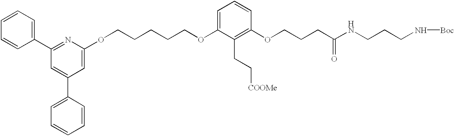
C1=CC=CC(C2=NC(OCCCCCOC3=CC=CC(OCCCC(NCCCN[Boc])=O)=C3CC[COOMe])=CC(C3=CC=CC=C3)=C2)=C1
